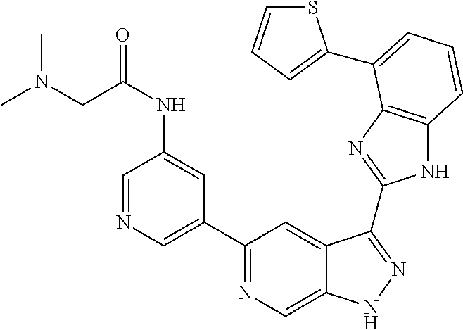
C1(C2=NC=C3C(=C2)C(C2=NC4=C(N2)C=CC=C4C2=CC=CS2)=NN3)=CN=CC(NC(=O)CN(C)C)=C1
